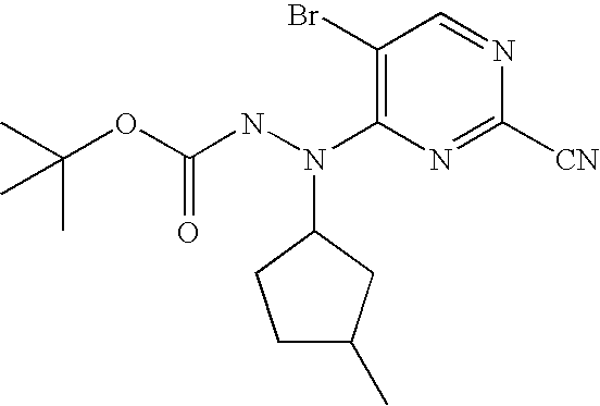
C1(Br)=C(N(NC(OC(C)(C)C)=O)C2CCC(C)C2)N=C([CN])N=C1
